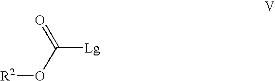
[Lg]C(=O)O[R2]
